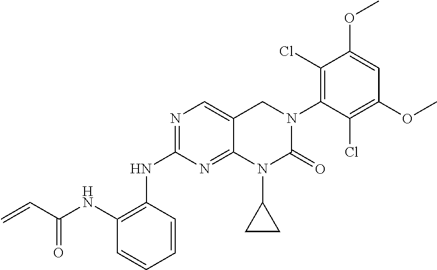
N1=C(NC2=C(NC(C=C)=O)C=CC=C2)N=C2N(C3CC3)C(=O)N(C3=C(Cl)C(OC)=CC(OC)=C3Cl)CC2=C1
